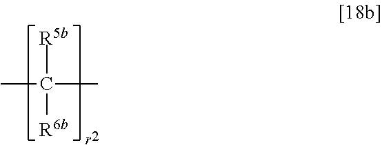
CC([R5b])(C)[R6b]
